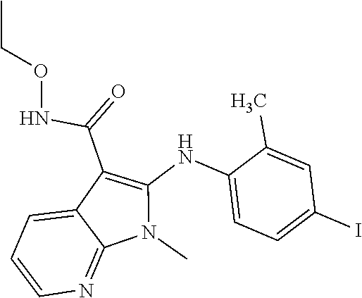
N(C(C1=C(NC2=CC=C(I)C=C2C)N(C)C2=NC=CC=C12)=O)OCC
